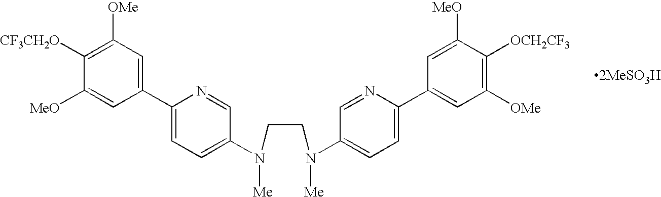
C1([CF3CH2O])=C([OMe])C=C(C2=CC=C(N(CCN(C3=CC=C(C4=CC([OMe])=C([OCH2CF3])C([MeO])=C4)N=C3)[Me])[Me])C=N2)C=C1[MeO]
